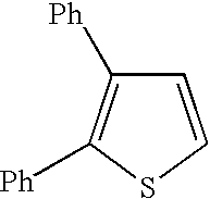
C1=CSC([Ph])=C1[Ph]
